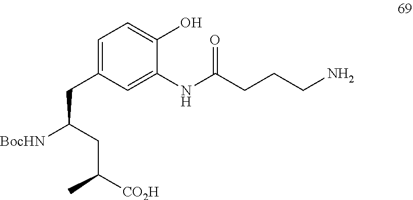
C(C(CC(C)[CO2H])[BocHN])C1=CC=C(O)C(NC(CCCN)=O)=C1
